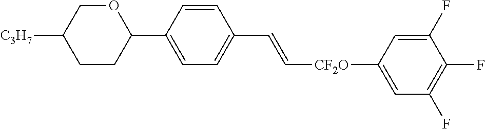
O1CC([C3H7])CCC1C1=CC=C(C=C[CF2O]C2=CC(F)=C(F)C(F)=C2)C=C1
